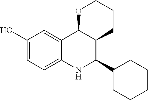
C12=CC(O)=CC=C1NC(C1CCCCC1)C1C2OCCC1
